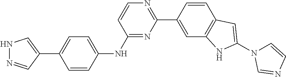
N1=C(NC2=CC=C(C3=CNN=C3)C=C2)C=CN=C1C1=CC2=C(C=C1)C=C(N1C=CN=C1)N2
